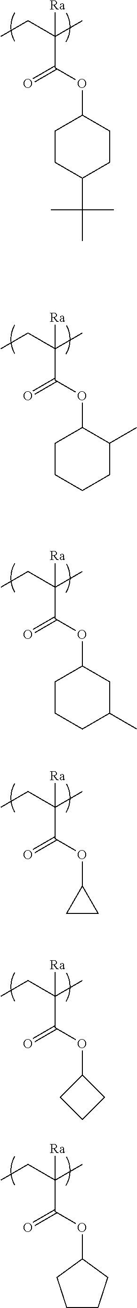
CCC(C)(C(=O)OC1CCC(C(C)(C)C)CC1)[Ra].CCC(C)(C(=O)OC1CCCCC1C)[Ra].CCC(C)(C(=O)OC1CCCC(C)C1)[Ra].CCC(C)(C(=O)OC1CC1)[Ra].CCC(C)(C(=O)OC1CCC1)[Ra].CCC(C)(C(=O)OC1CCCC1)[Ra]
